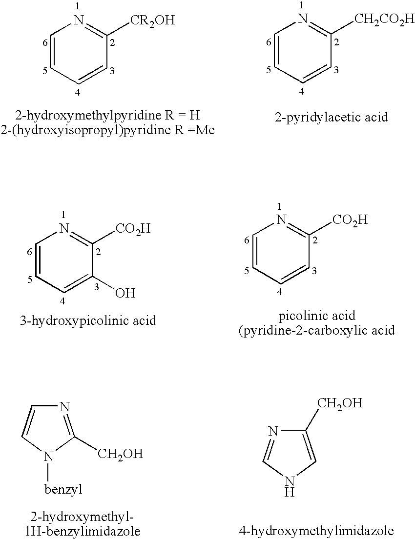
C1=CC=CC([CR2OH])=N1.C1=CC=CC([CH2CO2H])=N1.C1=CC=C(O)C([CO2H])=N1.C1=CC=CC([CO2H])=N1.N1=C([CH2OH])N([benzyl])C=C1.C1([CH2OH])=CNC=N1
